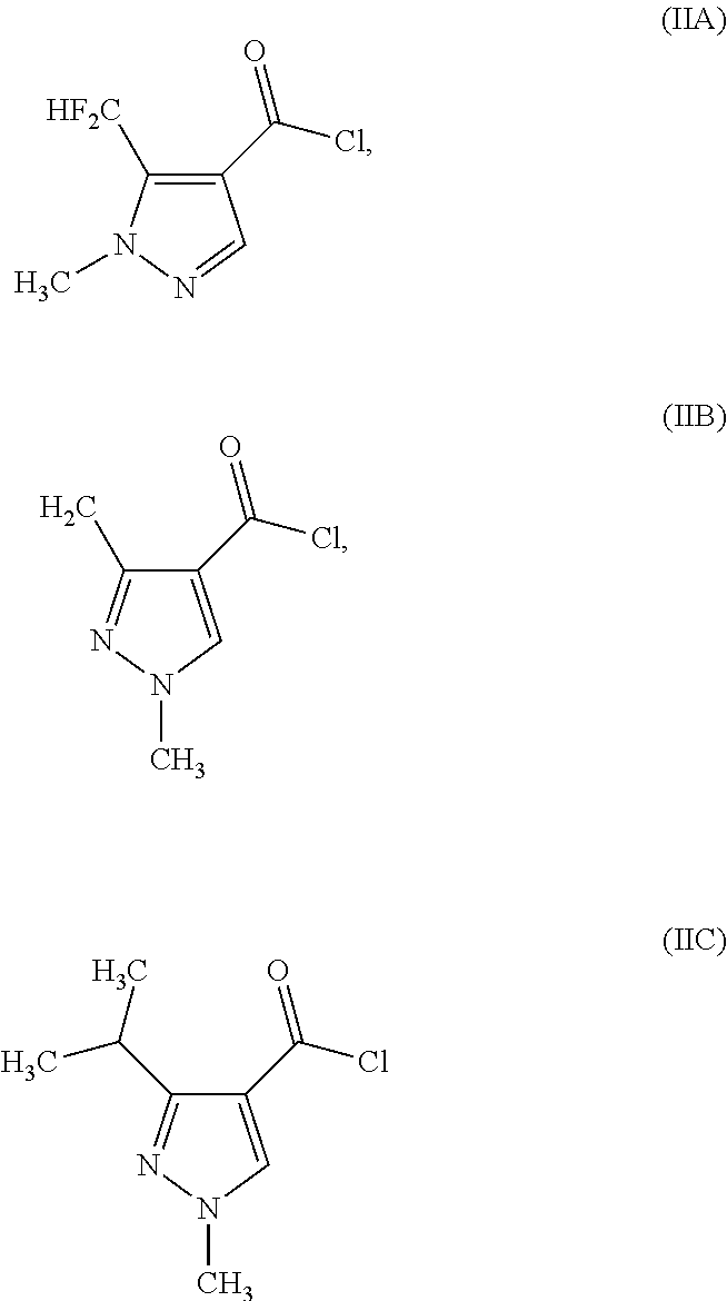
ClC(C1=C([HF2C])N(C)N=C1)=O.ClC(C1=CN(C)N=C1C)=O.ClC(C1=CN(C)N=C1C(C)C)=O
